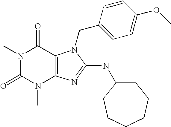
N1(C)C(=O)N(C)C2=C(C1=O)N(CC1=CC=C(OC)C=C1)C(NC1CCCCCC1)=N2
